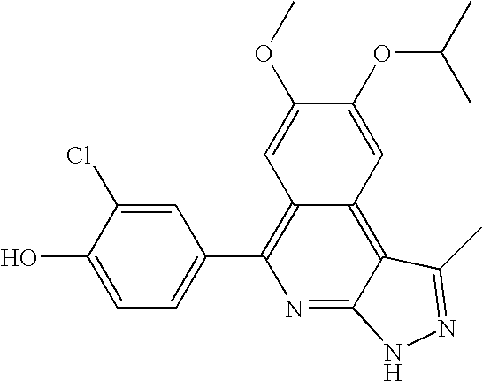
C1=C(O)C(Cl)=CC(C2=C3C(=C4C(=N2)NN=C4C)C=C(OC(C)C)C(OC)=C3)=C1
